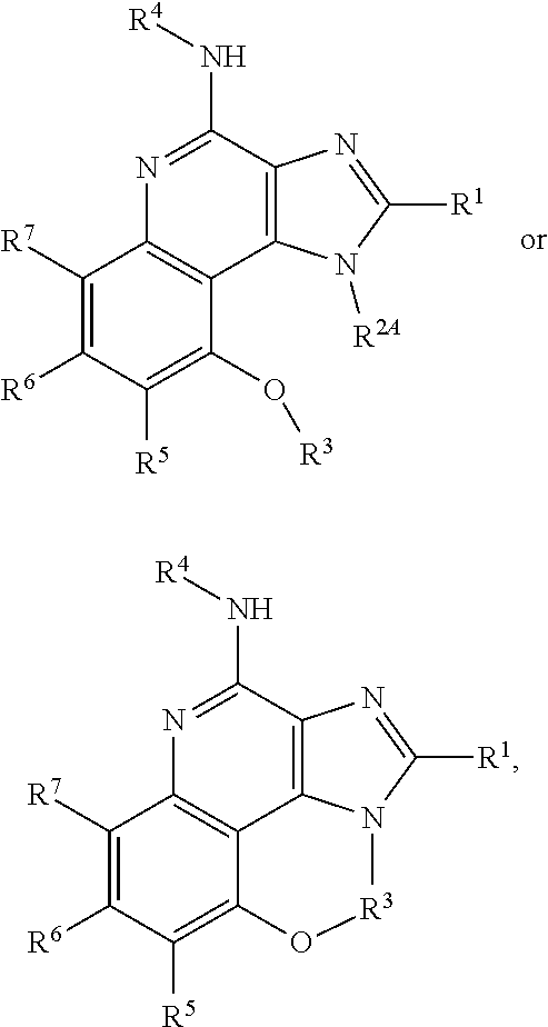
C1([R7])=C([R6])C([R5])=C(O[R3])C2=C1N=C(N[R4])C1=C2N([R2A])C([R1])=N1.C1([R7])=C([R6])C([R5])=C2C3=C1N=C(N[R4])C1=C3N(C([R1])=N1)[R3]O2
